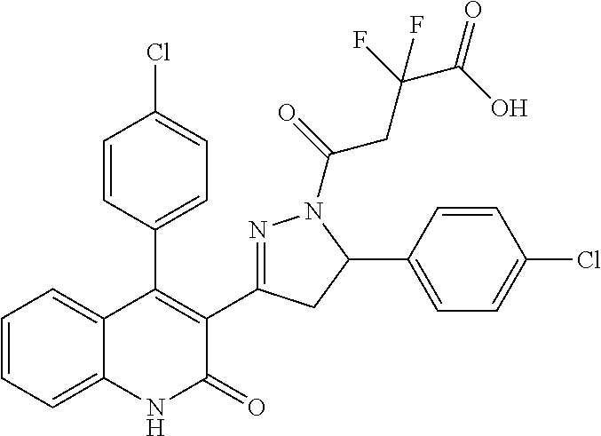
C1=CC(C2=C(C3=NN(C(=O)CC(C(O)=O)(F)F)C(C4=CC=C(Cl)C=C4)C3)C(=O)NC3=CC=CC=C23)=CC=C1Cl
